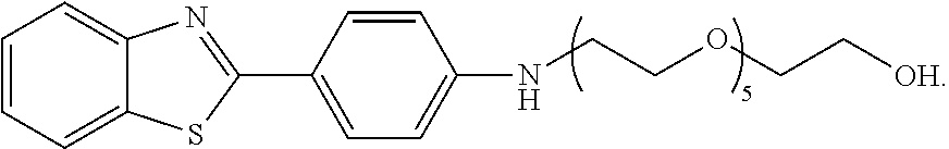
C1=CC=C2C(=C1)N=C(C1=CC=C(NCCOCC[OH])C=C1)S2
